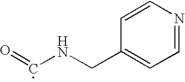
C1=NC=CC(CNC=O)=C1
